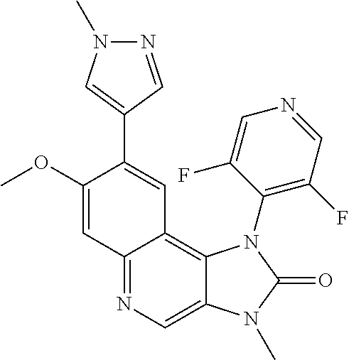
C1(OC)=CC2=NC=C3C(=C2C=C1C1=CN(C)N=C1)N(C1=C(F)C=NC=C1F)C(=O)N3C
